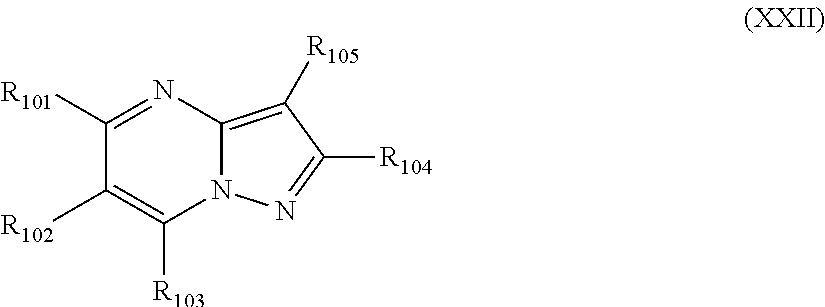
N1=C([R101])C([R102])=C([R103])N2C1=C([R105])C([R104])=N2
